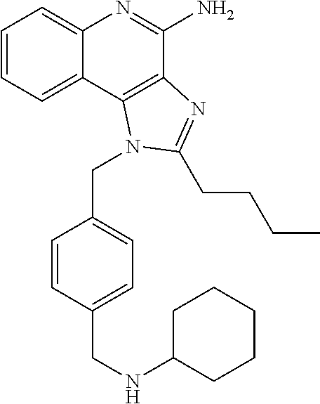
C1=CC=C2C(=C1)N=C(N)C1=C2N(CC2=CC=C(CNC3CCCCC3)C=C2)C(CCCC)=N1
